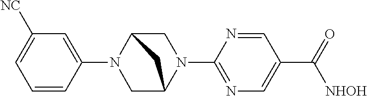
C1(N2CC3N(C4=NC=C(C([NHOH])=O)C=N4)CC2C3)=CC([CN])=CC=C1
